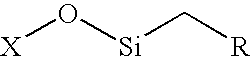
[X]O[Si]C[R]
